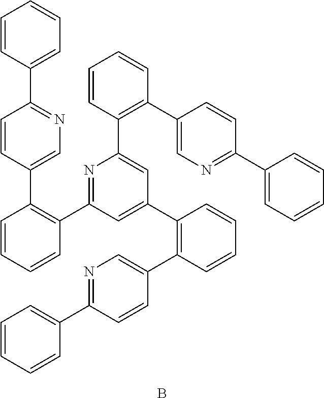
C1=CC=CC(C2=NC(C3=C(C4=CN=C(C5=CC=CC=C5)C=C4)C=CC=C3)=CC(C3=C(C4=CN=C(C5=CC=CC=C5)C=C4)C=CC=C3)=C2)=C1C1=CN=C(C2=CC=CC=C2)C=C1.B
